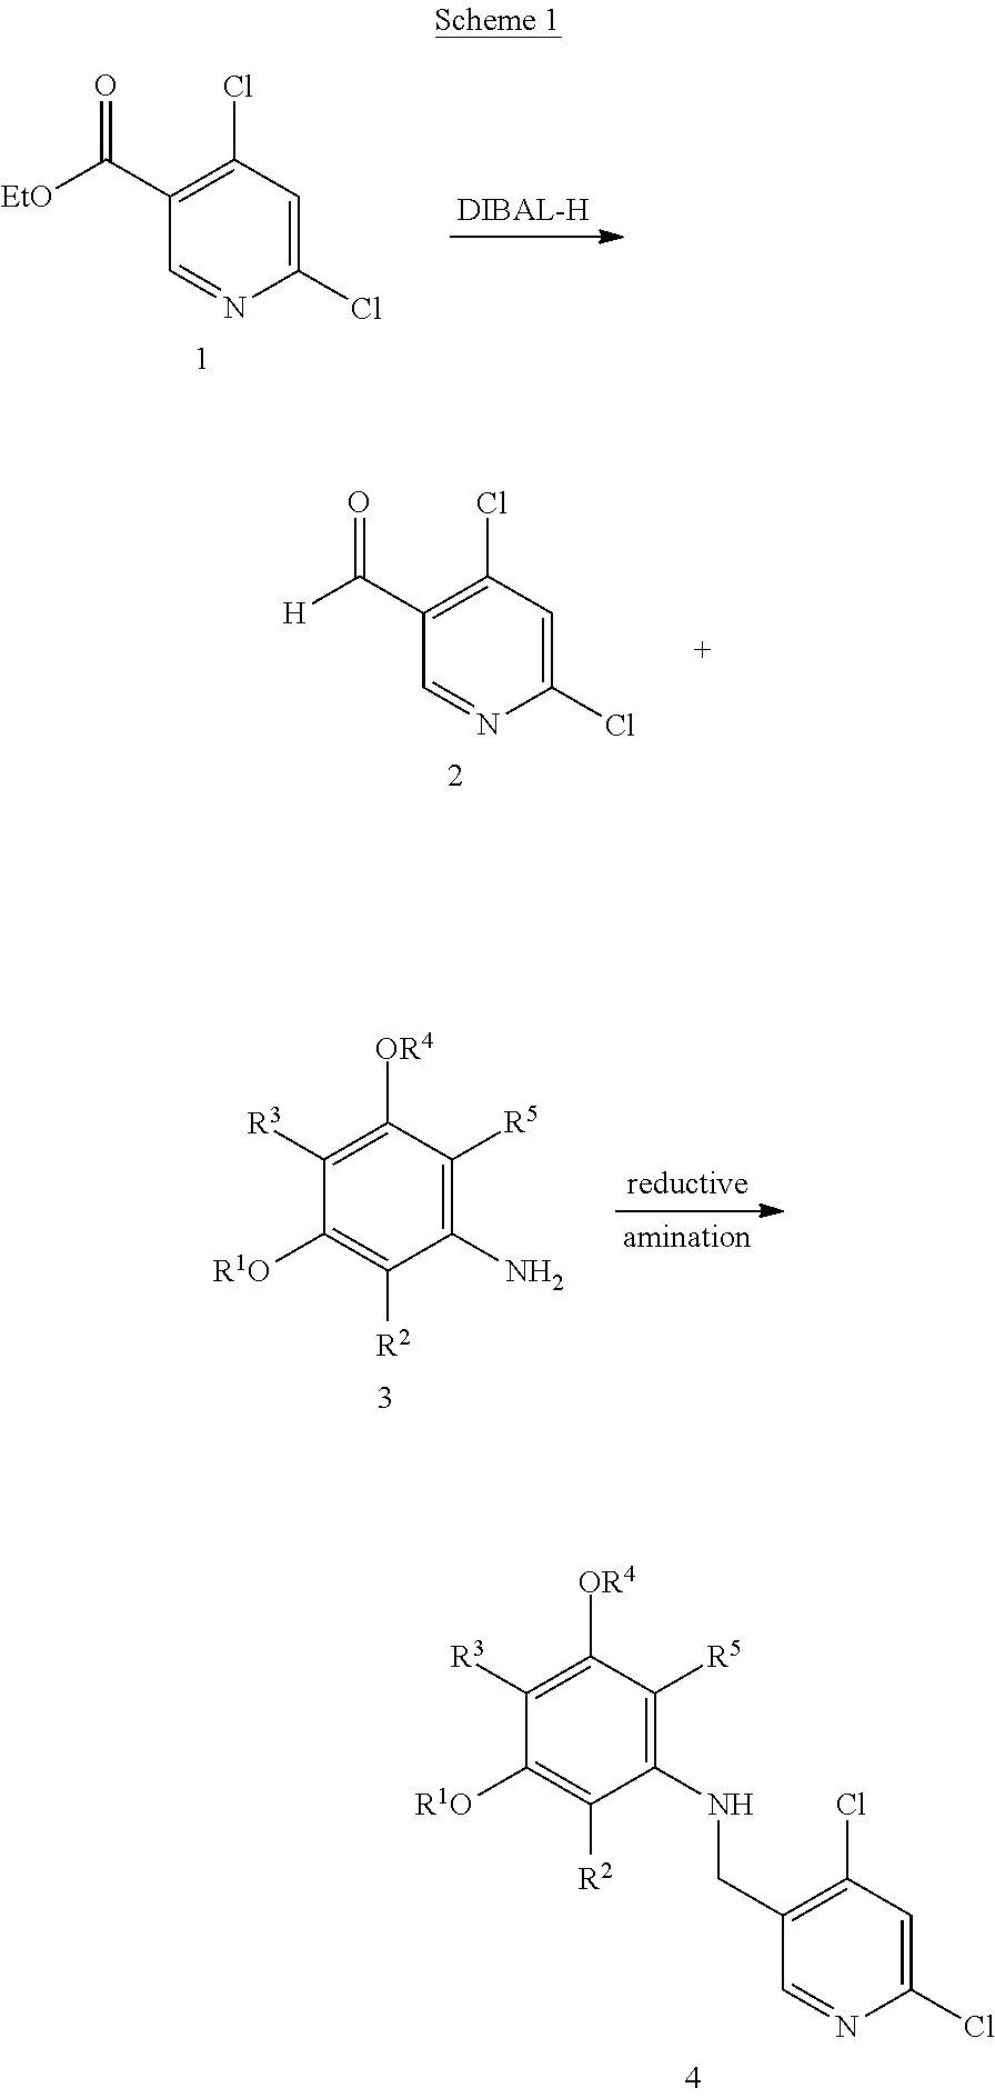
C1(Cl)=CC(Cl)=C(C([EtO])=O)C=N1.C1(Cl)=CC(Cl)=C(C([H])=O)C=N1.C1(N)=C([R5])C([OR4])=C([R3])C([R1O])=C1[R2].C1(NCC2=C(Cl)C=C(Cl)N=C2)=C([R5])C([OR4])=C([R3])C([R1O])=C1[R2]
